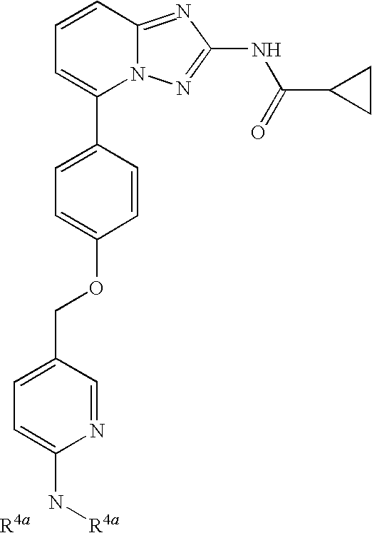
C1=CC2=NC(NC(C3CC3)=O)=NN2C(C2=CC=C(OCC3=CC=C(N[R4a])N=C3)C=C2)=C1.[R4a]
